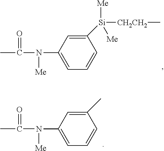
C1(N([Me])C(C)=O)=CC=CC([Si]([CH2CH2]C)([Me])[Me])=C1.C1(N([Me])C(C)=O)=CC=CC(C)=C1
